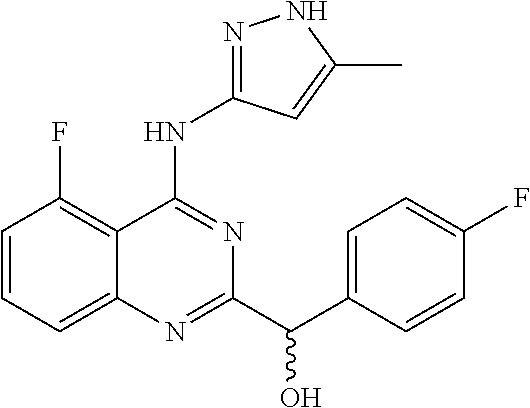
C1=CC=C2C(=C1F)C(NC1=NNC(C)=C1)=NC(C(C1=CC=C(F)C=C1)O)=N2
